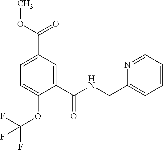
C1=C(C(=O)OC)C=C(C(NCC2=CC=CC=N2)=O)C(OC(F)(F)F)=C1
